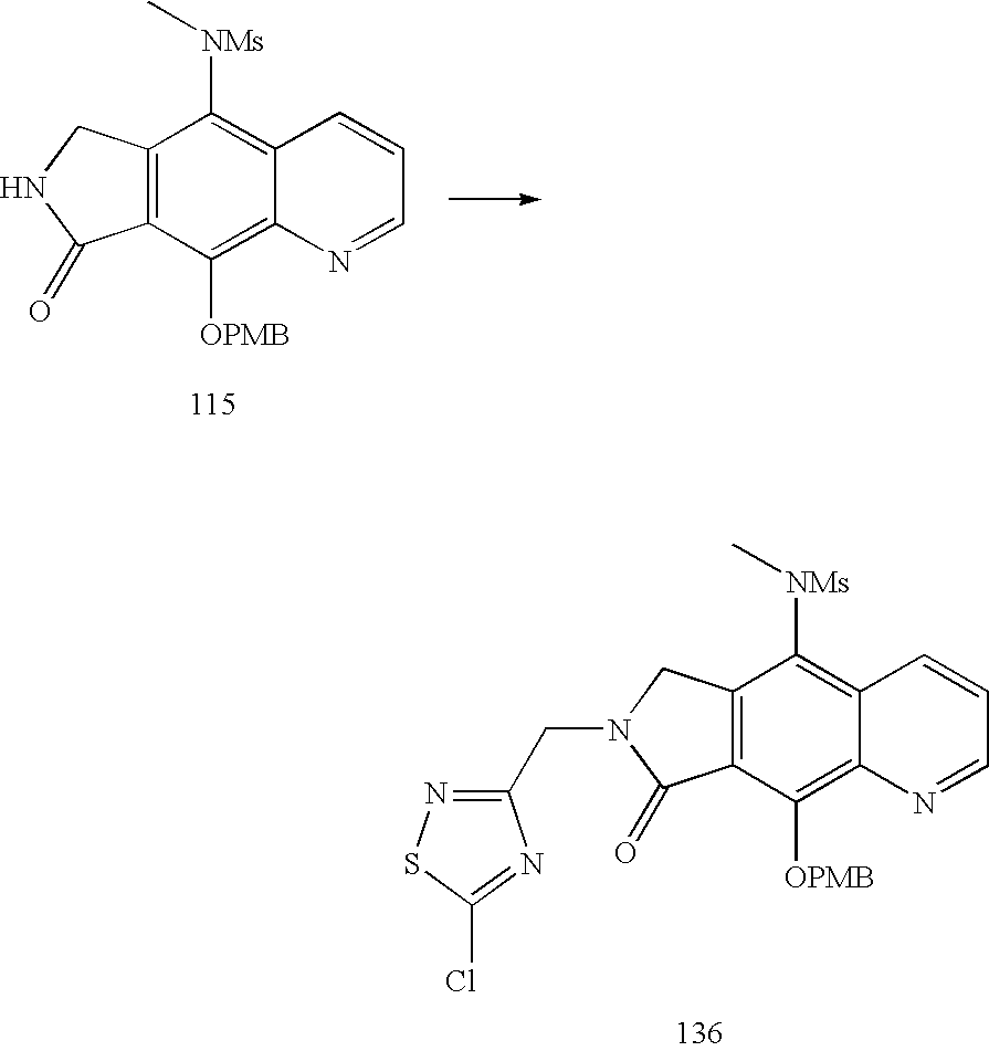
C12=C(C([OPMB])=C3C(=C1[NMs]C)C=CC=N3)C(=O)N(CC1=NSC(Cl)=N1)C2.C12=C(C([OPMB])=C3C(=C1[NMs]C)C=CC=N3)C(=O)NC2
